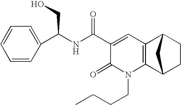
C1=CC=CC(C(NC(C2=CC3=C(N(CCCC)C2=O)C2CCC3C2)=O)CO)=C1
